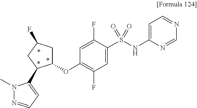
O(C1=C(F)C=C(S(NC2=CC=NC=N2)(=O)=O)C(F)=C1)C1CC(F)CC1C1=CC=NN1C
